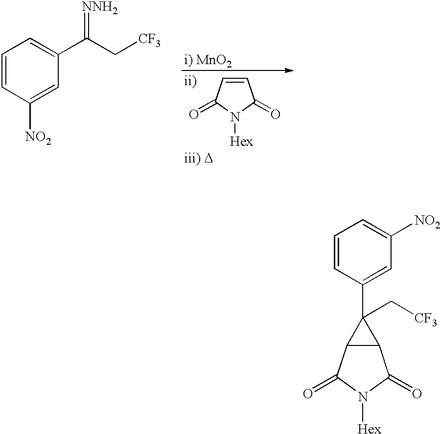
C1=CC([NO2])=CC(C(C[CF3])=[NNH2])=C1.C1=CC(=O)N([Hex])C1=O.C1=CC(C2(C[CF3])C3C2C(=O)N([Hex])C3=O)=CC([NO2])=C1
